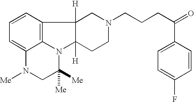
C12=C3C=CC=C1N([Me])CC([Me])([Me])N2C1([H])C3([H])CN(CCCC(=O)C2=CC=C(F)C=C2)CC1
